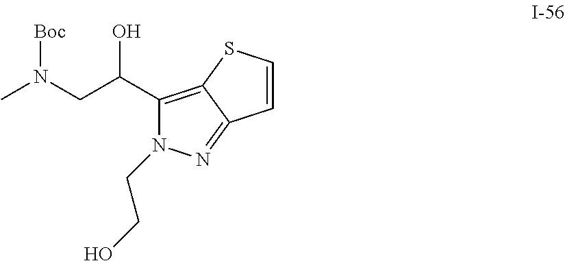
C1(C(CN(C)[Boc])O)=C2C(=NN1CCO)C=CS2
